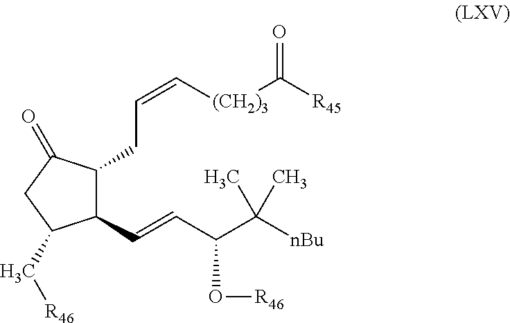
C1(C=CC(C([nBu])(C)C)O[R46])C(CC=C[(CH2)3]C([R45])=O)C(=O)CC1C[R46]
